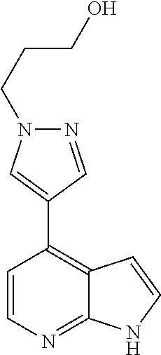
C1=CC(C2=CN(CCCO)N=C2)=C2C(=N1)NC=C2
